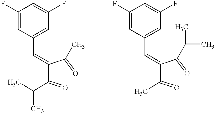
C1(C=C(C(=O)C(C)C)C(=O)C)=CC(F)=CC(F)=C1.C1(C=C(C(=O)C)C(=O)C(C)C)=CC(F)=CC(F)=C1
